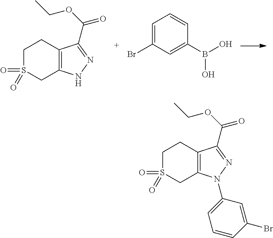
C1S(=O)(=O)CC2=C(C1)C(C(=O)OCC)=NN2.C1=C(Br)C=C(B(O)O)C=C1.C1S(=O)(=O)CC2=C(C1)C(C(=O)OCC)=NN2C1=CC=CC(Br)=C1
